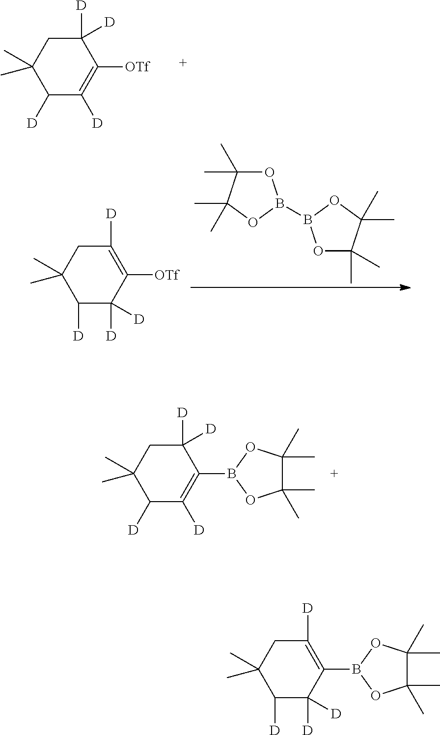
C1([D])C([D])=C([OTf])C([D])([D])CC1(C)C.O1C(C)(C)C(C)(C)OB1B1OC(C)(C)C(C)(C)O1.C1([D])C([D])([D])C([OTf])=C([D])CC1(C)C.C1([D])C([D])=C(B2OC(C)(C)C(C)(C)O2)C([D])([D])CC1(C)C.C1([D])C([D])([D])C(B2OC(C)(C)C(C)(C)O2)=C([D])CC1(C)C
